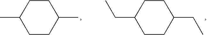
C1CC(C)CCC1C.C1CC(CC)CCC1CC
